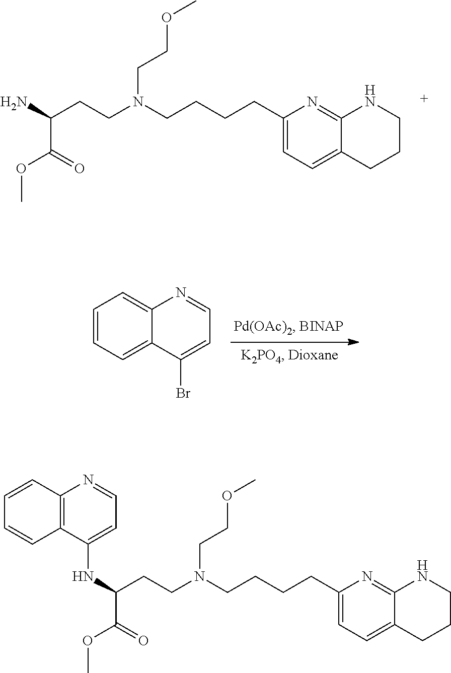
C1(CCCCN(CCC(N)C(=O)OC)CCOC)=CC=C2C(=N1)NCCC2.C1=CC=C2C(=C1)N=CC=C2Br.C1=CC2=C(C=C1)C(NC(CCN(CCCCC1=CC=C3C(=N1)NCCC3)CCOC)C(=O)OC)=CC=N2
